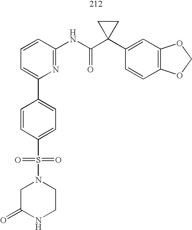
C1=C(C2=CC=C(S(=O)(=O)N3CC(=O)NCC3)C=C2)N=C(NC(C2(C3=CC4=C(C=C3)OCO4)CC2)=O)C=C1
